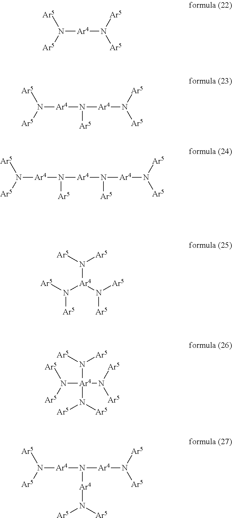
N([Ar4]N([Ar5])[Ar5])([Ar5])[Ar5].N([Ar4]N([Ar4]N([Ar5])[Ar5])[Ar5])([Ar5])[Ar5].N([Ar4]N([Ar5])[Ar4]N([Ar4]N([Ar5])[Ar5])[Ar5])([Ar5])[Ar5].[Ar5]N([Ar4](N([Ar5])[Ar5])N([Ar5])[Ar5])[Ar5].[Ar4](N([Ar5])[Ar5])(N([Ar5])[Ar5])(N([Ar5])[Ar5])N([Ar5])[Ar5].N([Ar4]N([Ar4]N([Ar5])[Ar5])[Ar4]N([Ar5])[Ar5])([Ar5])[Ar5]
